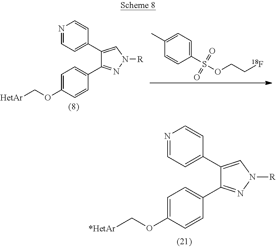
N1=CC=C(C2=CN([R])N=C2C2=CC=C(OC[HetAr])C=C2)C=C1.C1(S(OCC[18F])(=O)=O)=CC=C(C)C=C1.N1=CC=C(C2=CN([R])N=C2C2=CC=C(OC[*HetAr])C=C2)C=C1
